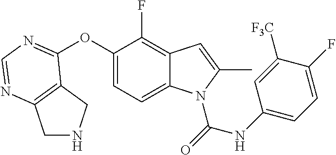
C12=C(N=CN=C1OC1=CC=C3C(=C1F)C=C(C)N3C(=O)NC1=CC=C(F)C([F3C])=C1)CNC2
